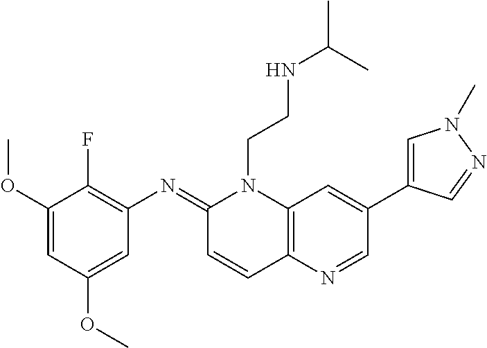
C1=C(OC)C=C(OC)C(F)=C1N=C1C=CC2=C(N1CCNC(C)C)C=C(C1=CN(C)N=C1)C=N2
